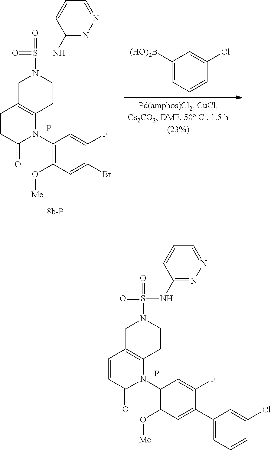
P.C1(N2C3=C(C=CC2=O)CN(S(NC2=NN=CC=C2)(=O)=O)CC3)=C(O[Me])C=C(C2=CC=CC(Cl)=C2)C(F)=C1.C1(N2C3=C(C=CC2=O)CN(S(NC2=NN=CC=C2)(=O)=O)CC3)=C(O[Me])C=C(Br)C(F)=C1.P.C1([(HO)2B])=CC=CC(Cl)=C1
